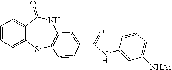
C1=CC=C2C(=C1)C(=O)NC1=C(S2)C=CC(C(=O)NC2=CC([NHAc])=CC=C2)=C1
